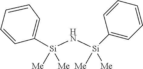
C1=CC=CC=C1[Si](N[Si](C1=CC=CC=C1)([Me])[Me])([Me])[Me]
